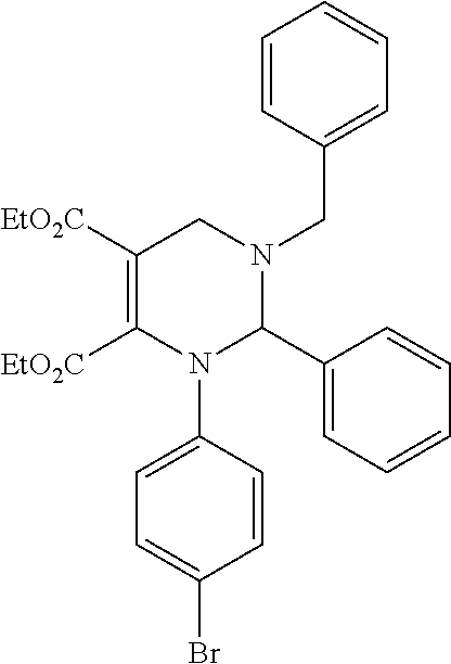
C1([EtO2C])=C([EtO2C])N(C2=CC=C(Br)C=C2)C(C2=CC=CC=C2)N(CC2=CC=CC=C2)C1
